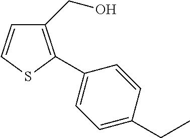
C1(CO)=C(C2=CC=C(CC)C=C2)SC=C1
